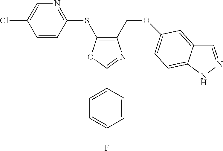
C1(COC2=CC=C3C(=C2)C=NN3)=C(SC2=NC=C(Cl)C=C2)OC(C2=CC=C(F)C=C2)=N1
